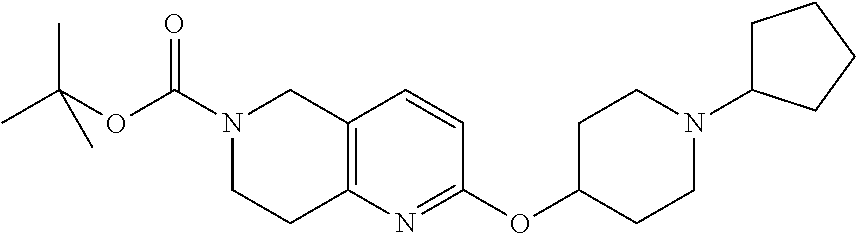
C12=C(N=C(OC3CCN(C4CCCC4)CC3)C=C1)CCN(C(OC(C)(C)C)=O)C2
